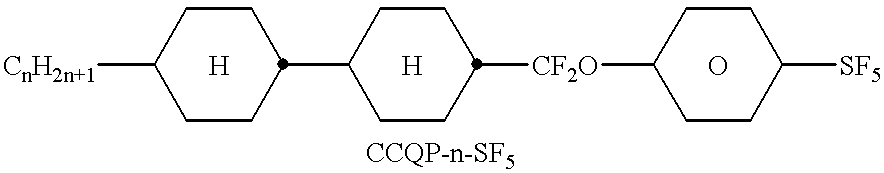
[CnH2n+1]C1CCC(C2CCC([CF2O]C3CCC([SF5])CC3)CC2)CC1.[H].[H].O
